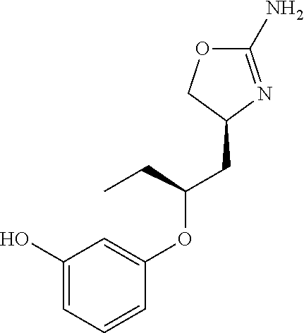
C1(N)=NC(CC(OC2=CC(O)=CC=C2)CC)CO1
